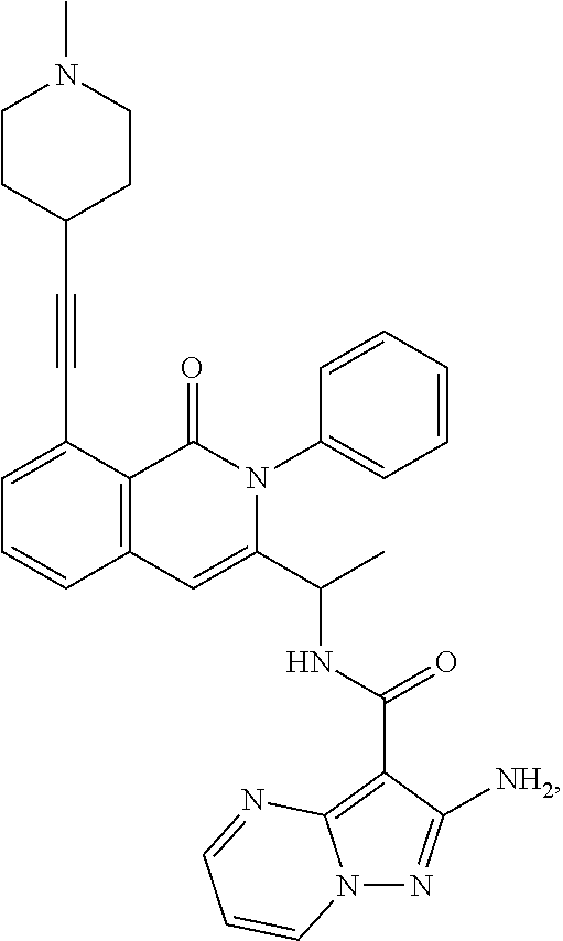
C1=C(C#CC2CCN(C)CC2)C2=C(C=C1)C=C(C(C)NC(C1=C3N(N=C1[NH2])C=CC=N3)=O)N(C1=CC=CC=C1)C2=O
